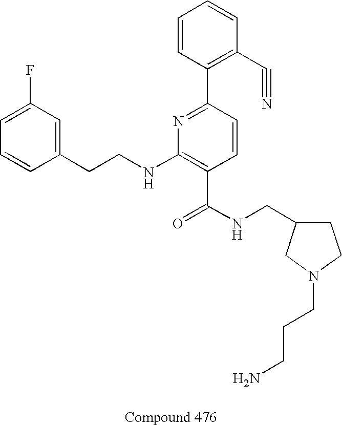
C1=CC(CCNC2=C(C(NCC3CCN(CCCN)C3)=O)C=CC(C3=C(C#N)C=CC=C3)=N2)=CC(F)=C1
